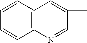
C1=CC2=C(C=C1)C=C(C)C=N2
